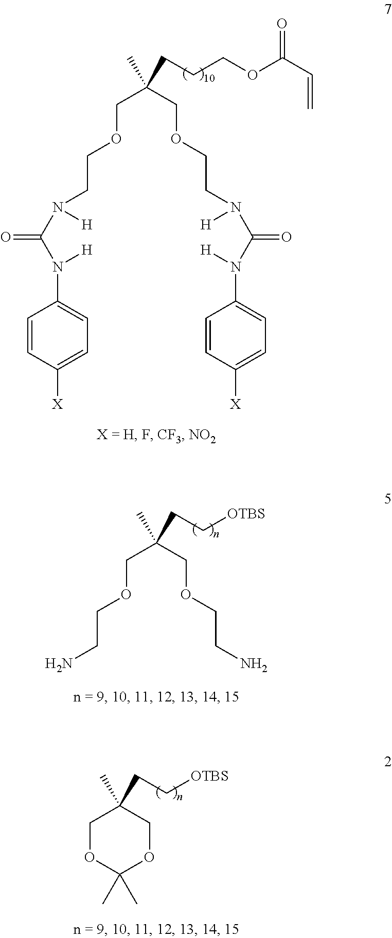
C1=CC([X])=CC=C1N(C(N([H])CCOCC(COCCN(C(N([H])C1=CC=C([X])C=C1)=O)[H])(C)CCCOC(C=C)=O)=O)[H].NCCOCC(COCCN)(C)CC[OTBS].C1(C)(C)OCC(C)(CC[OTBS])CO1
